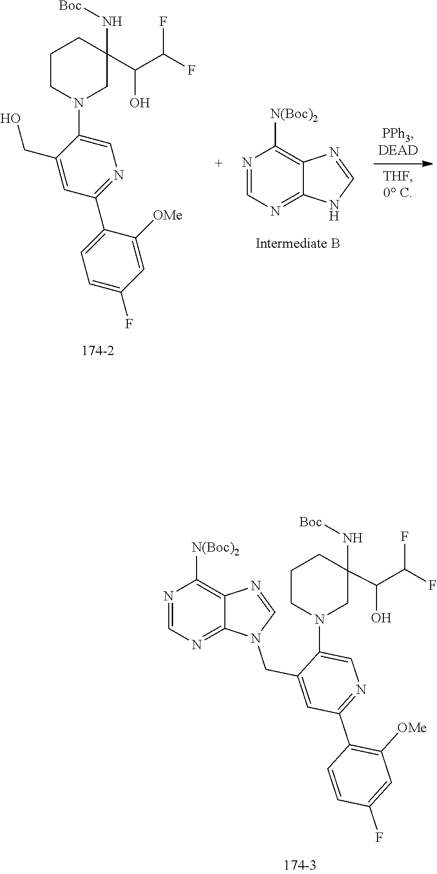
N1=C2NC=NC2=C([N(Boc)2])N=C1.C1=C([OMe])C(C2=NC=C(N3CCCC(N[Boc])(C(C(F)F)O)C3)C(CO)=C2)=CC=C1F.N(C1(C(C(F)F)O)CN(C2=CN=C(C3=C([OMe])C=C(F)C=C3)C=C2CN2C=NC3=C([N(Boc)2])N=CN=C23)CCC1)[Boc]
